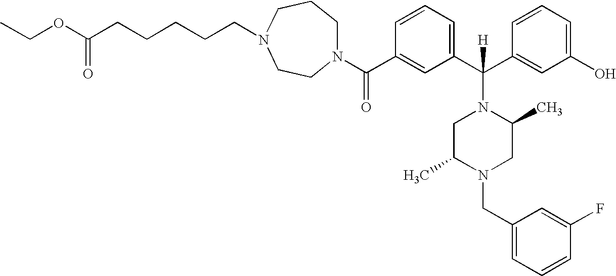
N1(C(C2=CC(C(C3=CC(O)=CC=C3)(N3CC(C)N(CC4=CC=CC(F)=C4)CC3C)[H])=CC=C2)=O)CCCN(CCCCCC(OCC)=O)CC1
